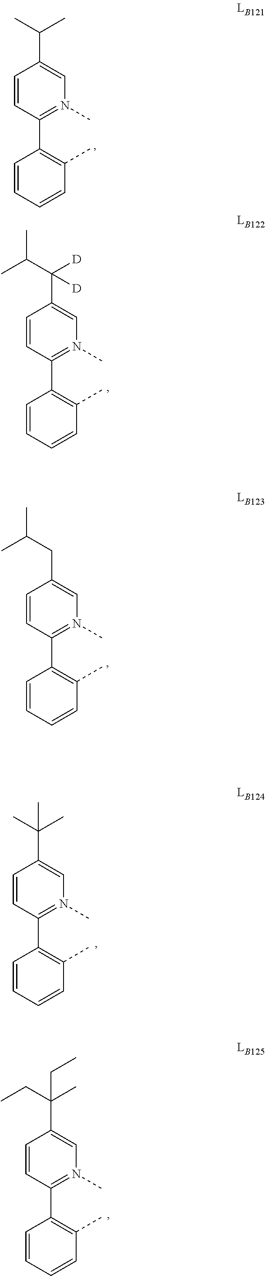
C1=CC(C2=C(C)C=CC=C2)=N(C)C=C1C(C)(C)C.C1=CC(C2=C(C)C=CC=C2)=N(C)C=C1C(CC)(C)CC.C1=CC(C2=C(C)C=CC=C2)=N(C)C=C1C([D])([D])C(C)C.C1=CC(C2=C(C)C=CC=C2)=N(C)C=C1CC(C)C.C1=CC(C2=C(C)C=CC=C2)=N(C)C=C1C(C)C
